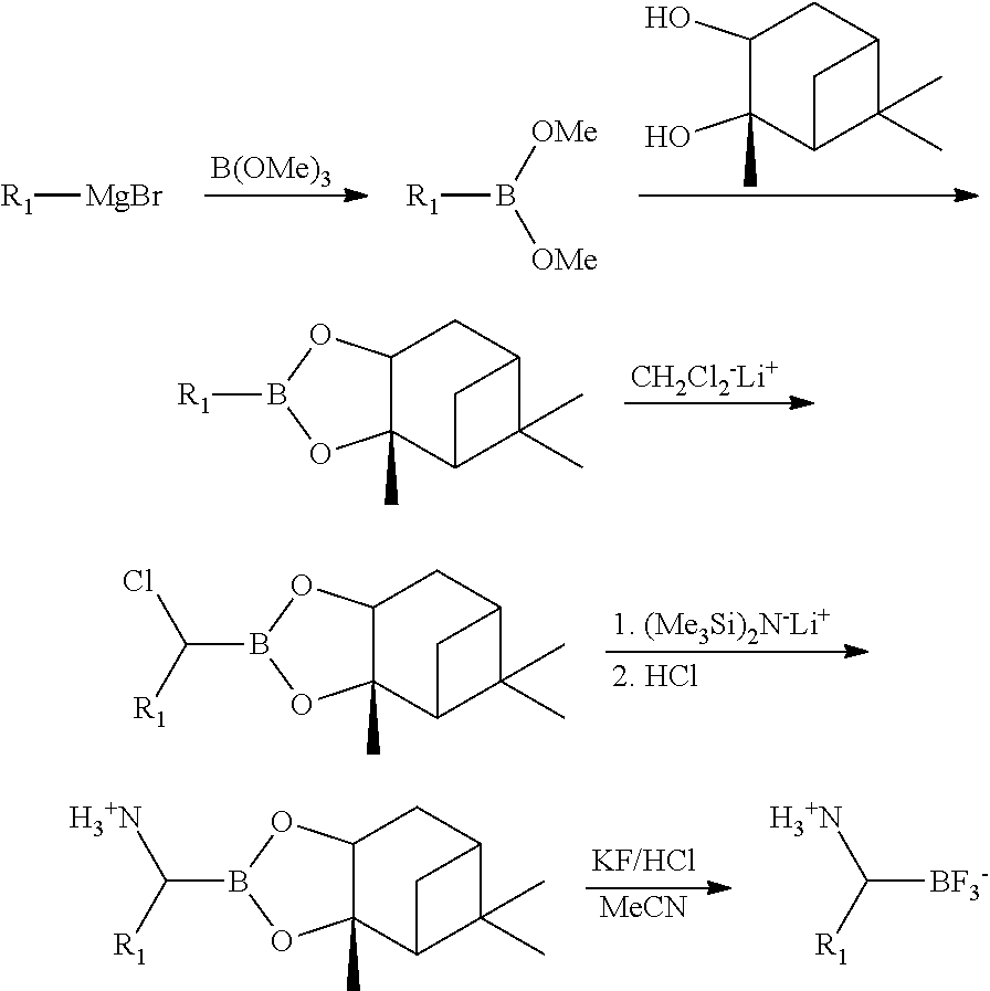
[B(OMe)3].OC1(C)C(O)CC2C(C)(C)C1C2.[R1][MgBr].[R1]B([OMe])[OMe].[CH2Cl2-Li+].[R1]B1OC2(C)C(O1)CC1C(C)(C)C2C1.C(B1OC2(C)C(O1)CC1C(C)(C)C2C1)([R1])Cl.[1. (Me3Si)2N-Li+].[2. HCl].[MeCN].C(B1OC2(C)C(O1)CC1C(C)(C)C2C1)([R1])[H3+N].C([BF3-])([R1])[H3+N]
